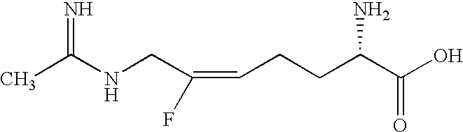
C(CCC(C(O)=O)N)=C(F)CNC(C)=N
